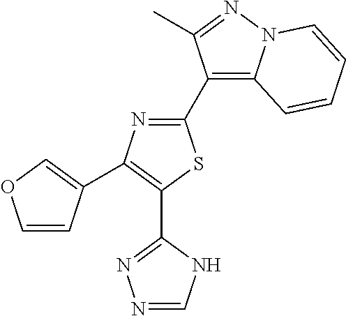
C1(C2=C3N(N=C2C)C=CC=C3)=NC(C2=COC=C2)=C(C2=NN=CN2)S1
